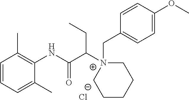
C1=CC=C(C)C(NC(C([N+]2(CC3=CC=C(OC)C=C3)CCCCC2)CC)=O)=C1C.[Cl-]
